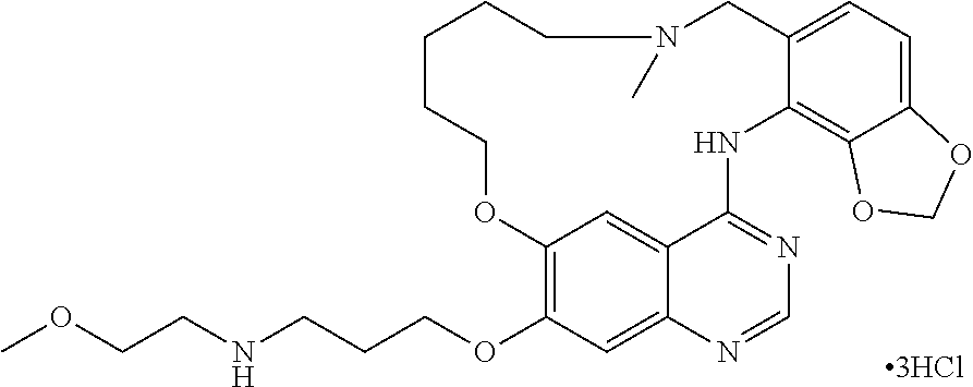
N(CCCOC1=C2C=C3C(=C1)N=CN=C3NC1=C3C(=CC=C1CN(C)CCCCCO2)OCO3)CCOC
